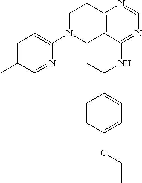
C1=NC(N2CCC3=C(C2)C(NC(C2=CC=C(OCC)C=C2)C)=NC=N3)=CC=C1C
